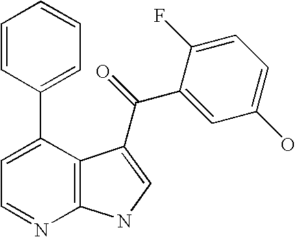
C1=C(C2=CC=CC=C2)C2=C(N=C1)NC=C2C(C1=CC(O)=CC=C1F)=O
